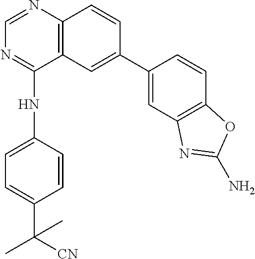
C1=C(C2=CC3=C(N=CN=C3NC3=CC=C(C(C)([CN])C)C=C3)C=C2)C=CC2=C1N=C(N)O2
